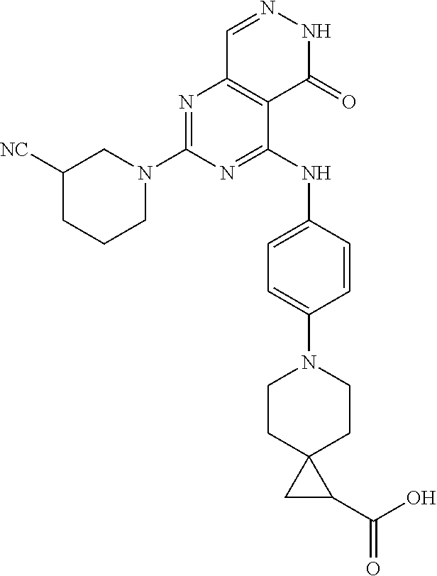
C1N(C2=NC3=C(C(NC4=CC=C(N5CCC6(CC5)CC6C(=O)O)C=C4)=N2)C(=O)NN=C3)CC([NC])CC1
